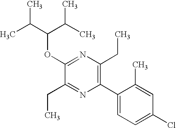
C1(OC(C(C)C)C(C)C)=NC(CC)=C(C2=CC=C(Cl)C=C2C)N=C1CC
